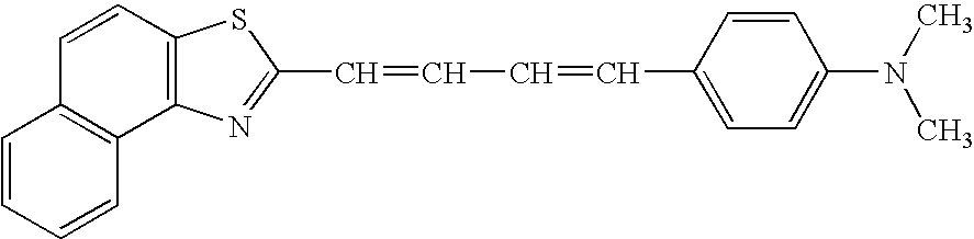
C1=CC2=C(C3=C1C=CC=C3)N=C(C=CC=CC1=CC=C(N(C)C)C=C1)S2
